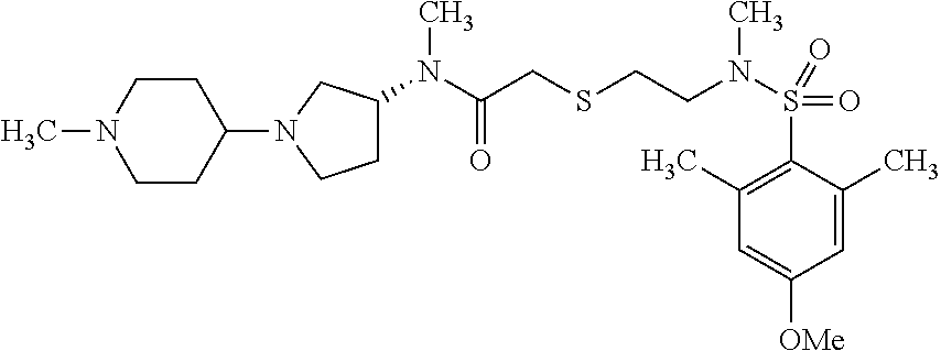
C1(N(C(CSCCN(S(=O)(C2=C(C)C=C([OMe])C=C2C)=O)C)=O)C)CCN(C2CCN(C)CC2)C1
